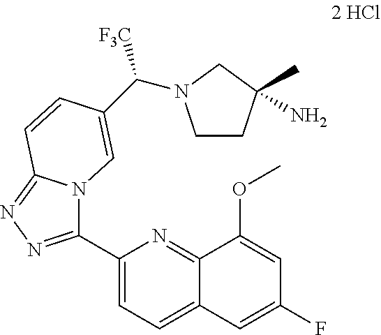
C1(C2=NN=C3N2C=C(C([F3C])N2CCC(C)(N)C2)C=C3)=CC=C2C(=N1)C(OC)=CC(F)=C2
